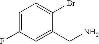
C1=C(F)C=C(CN)C(Br)=C1
